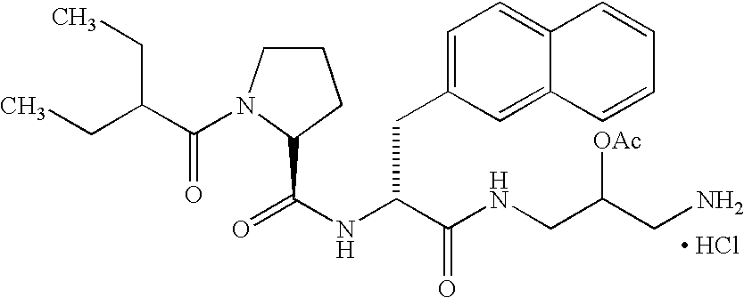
[ HCl].C1CN(C(C(CC)CC)=O)C(C(NC(C(NCC(CN)[OAc])=O)CC2=CC=C3C(=C2)C=CC=C3)=O)C1
